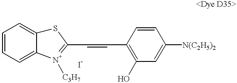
C1=CC(C=CC2=[N+]([C3H7])C3=CC=CC=C3S2)=C(O)C=C1[N(C2H5)2]
